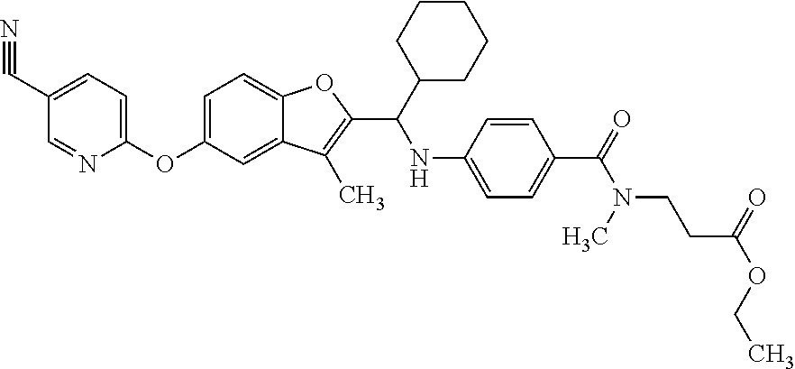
C1=C(OC2=CC=C(C#N)C=N2)C=C2C(=C1)OC(C(NC1=CC=C(C(=O)N(CCC(=O)OCC)C)C=C1)C1CCCCC1)=C2C
